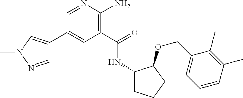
C1(C2=CN(C)N=C2)=CC(C(=O)NC2CCCC2OCC2=CC=CC(C)=C2C)=C(N)N=C1
